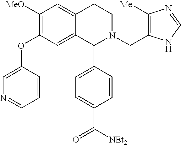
C1([MeO])=C(OC2=CN=CC=C2)C=C2C(=C1)CCN(CC1=C([Me])N=CN1)C2C1=CC=C(C([NEt2])=O)C=C1
